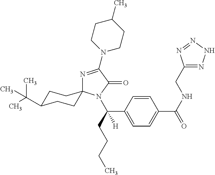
C1=CC(C(CCCC)([H])N2C(=O)C(N3CCC(C)CC3)=NC23CCC(C(C)(C)C)CC3)=CC=C1C(NCC1=NNN=N1)=O
